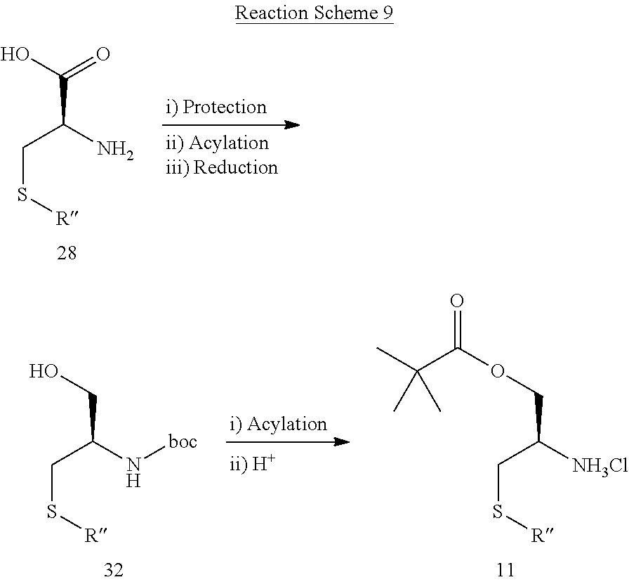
OC(C(N)CS[R])=O.O(CC([NH3Cl])CS[R])C(=O)C(C)(C)C.OCC(N[boc])CS[R]
